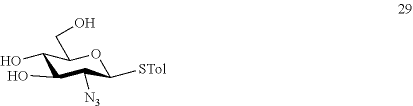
OC1C(O)C([N3])C([STol])OC1CO
